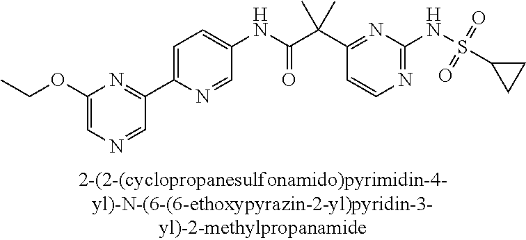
C1(NC(=O)C(C2=NC(NS(C3CC3)(=O)=O)=NC=C2)(C)C)=CC=C(C2=NC(OCC)=CN=C2)N=C1
